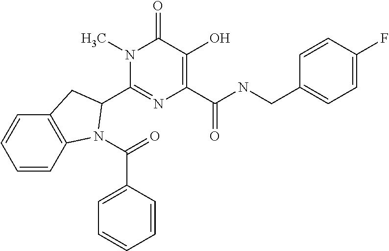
C1(C2N(C(=O)C3=CC=CC=C3)C3=C(C=CC=C3)C2)=NC(C(NCC2=CC=C(F)C=C2)=O)=C(O)C(=O)N1C
